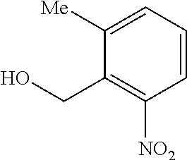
C1([Me])=CC=CC([NO2])=C1CO
